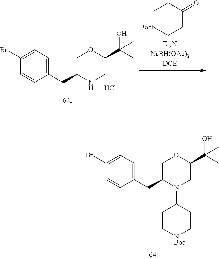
C1(Br)=CC=C(CC2NCC(C(C)(O)C)OC2)C=C1.Cl.C1[BocN]CCC(=O)C1.C1(Br)=CC=C(CC2N(C3CC[NBoc]CC3)CC(C(C)(O)C)OC2)C=C1
